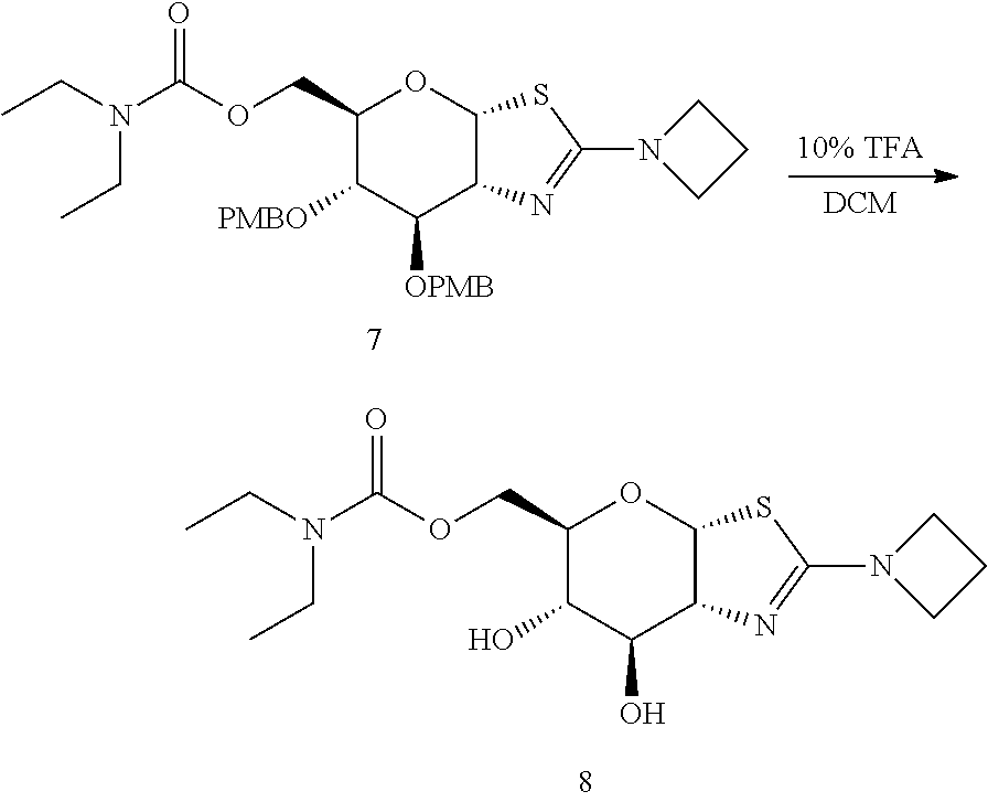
C1(COC(=O)N(CC)CC)C([PMBO])C([OPMB])C2C(O1)SC(N1CCC1)=N2.C1(COC(=O)N(CC)CC)C(O)C(O)C2C(O1)SC(N1CCC1)=N2
